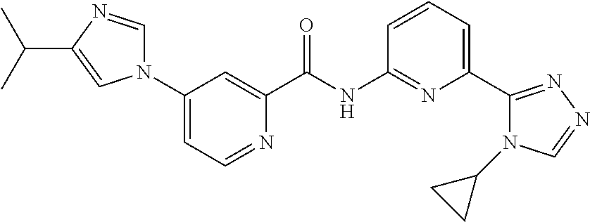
N1=CC=C(N2C=NC(C(C)C)=C2)C=C1C(NC1=NC(C2=NN=CN2C2CC2)=CC=C1)=O
